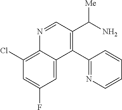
C1=C2C(=C(Cl)C=C1F)N=CC(C(N)[Me])=C2C1=NC=CC=C1
